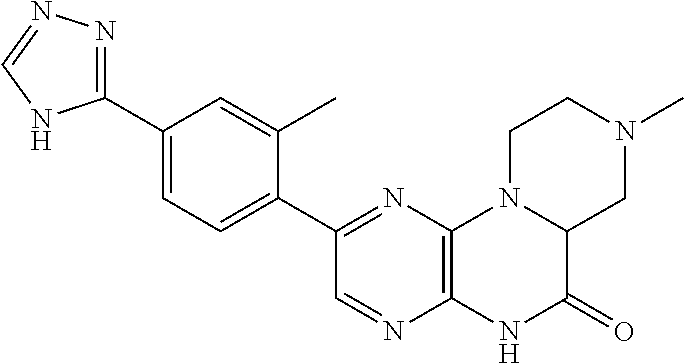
C12=C(N=C(C3=CC=C(C4=NN=CN4)C=C3C)C=N1)N1C(C(=O)N2)CN(C)CC1
